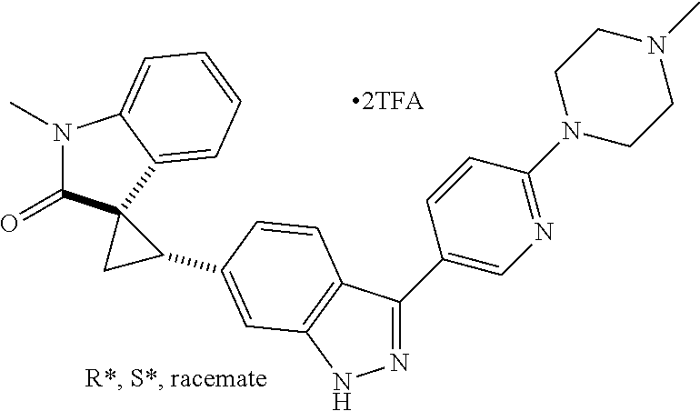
C1(C2=NNC3=C2C=CC(C2C4(C(=O)N(C)C5=CC=CC=C45)C2)=C3)=CN=C(N2CCN(C)CC2)C=C1
